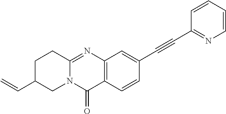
C12=NC3=C(C(=O)N1CC(C=C)CC2)C=CC(C#CC1=NC=CC=C1)=C3
